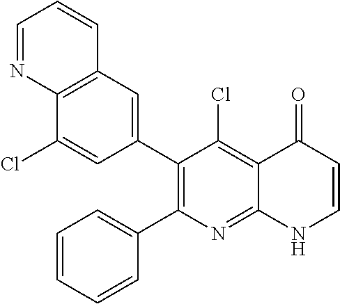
C12=C(C=C(C3=C(C4=CC=CC=C4)N=C4C(=C3Cl)C(=O)C=CN4)C=C1Cl)C=CC=N2
